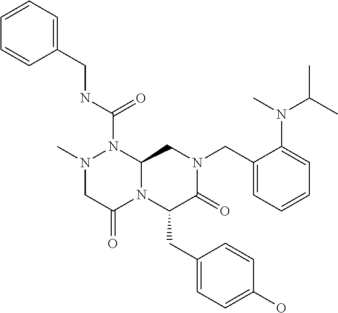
N(C(=O)N1N(C)CC(=O)N2C1CN(CC1=CC=CC=C1N(C(C)C)C)C(=O)C2CC1=CC=C(O)C=C1)CC1=CC=CC=C1
